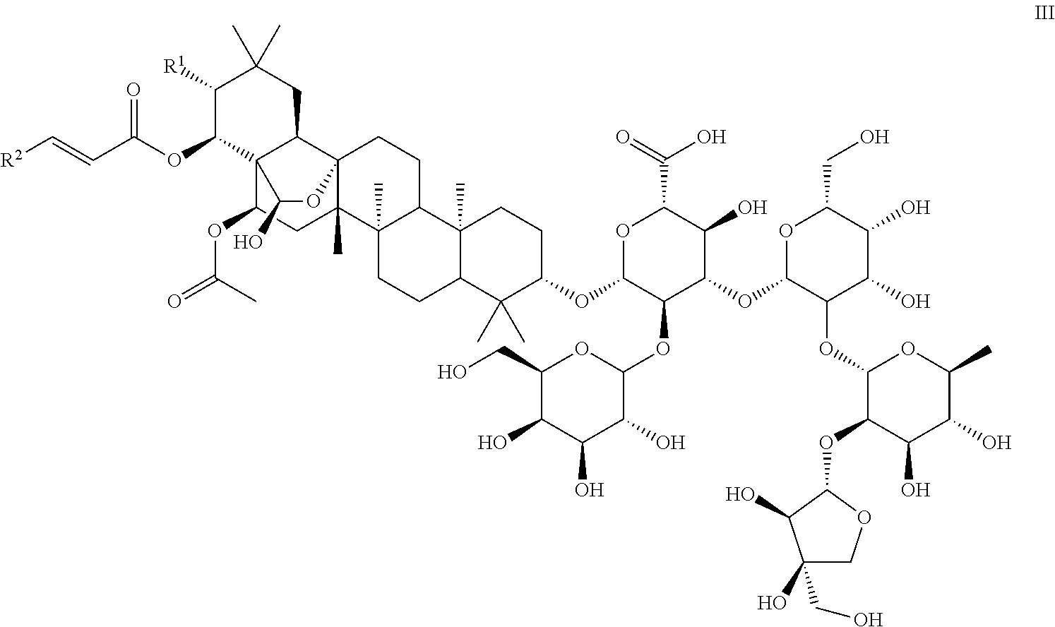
C1([R1])C(OC(C=C[R2])=O)C23C(CC1(C)C)C1(C(C)(CC2OC(C)=O)C2(C)C(CC1)C1(C)C(CC2)C(C)(C)C(OC2C(OC4OC(CO)C(O)C(O)C4O)C(OC4C(OC5C(OC6OCC(O)(CO)C6O)C(O)C(O)C(C)O5)C(O)C(O)C(CO)O4)C(O)C(C(=O)O)O2)CC1)OC3O
